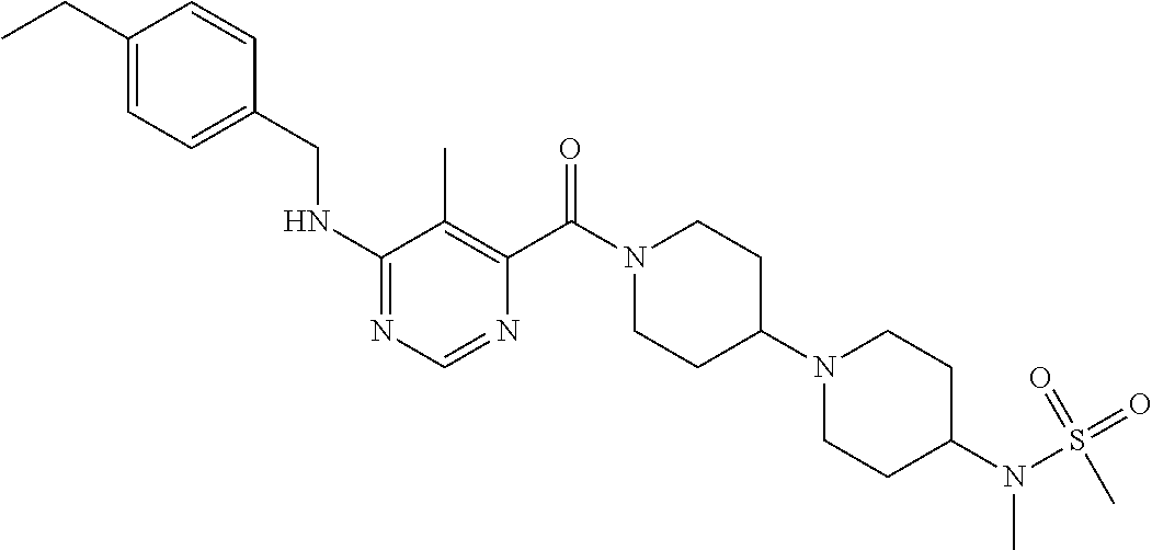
C1(NCC2=CC=C(CC)C=C2)=NC=NC(C(N2CCC(N3CCC(N(S(=O)(=O)C)C)CC3)CC2)=O)=C1C
